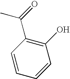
CC(C1=C(O)C=CC=C1)=O
